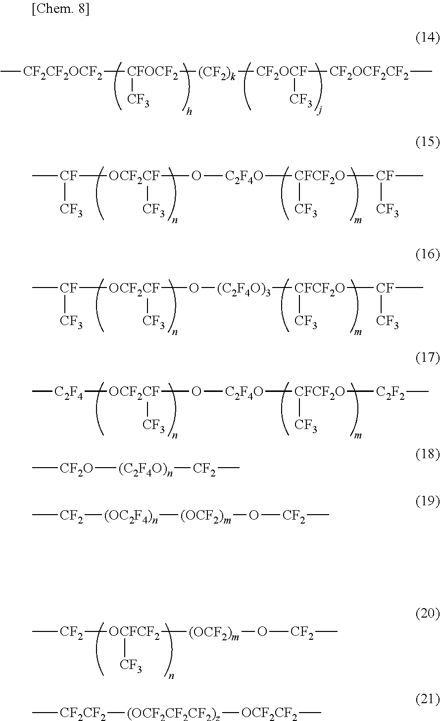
C[CF2CF2OCF2][CFOCF2]([CF3])[(CF2)k][CF2OCF]([CF3])[CF2OCF2CF2]C.C[CF]([OCF2CF]([CF3])O[C2F4O][CFCF2O]([CF3])[CF](C)[CF3])[CF3].C[CF]([OCF2CF]([CF3])O[(C2F4O)3][CFCF2O]([CF3])[CF](C)[CF3])[CF3].C[C2F4][OCF2CF]([CF3])O[C2F4O][CFCF2O]([CF3])[C2F2]C.C[CF2][OCFCF2]([(OCF2)m]O[CF2]C)[CF3].C[CF2O][(C2F4O)n][CF2]C.C[CF2][(OC2F4)n][(OCF2)m]O[CF2]C.C[CF2CF2][(OCF2CF2CF2)z][OCF2CF2]C
